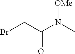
BrCC(N(C)[OMe])=O
